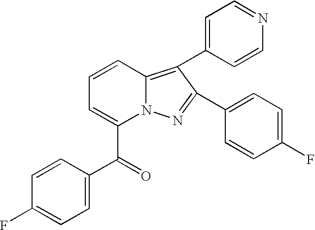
C1=CC(C(=O)C2=CC=CC3=C(C4=CC=NC=C4)C(C4=CC=C(F)C=C4)=NN23)=CC=C1F
